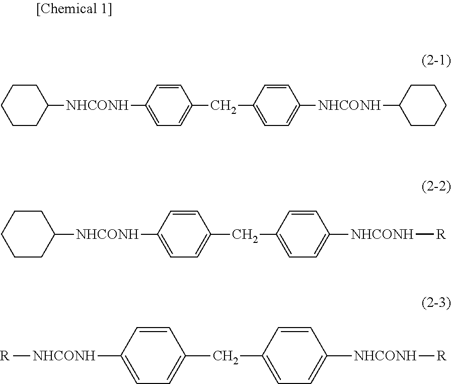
C1CCCCC1[NHCONH]C1=CC=C(CC2=CC=C([NHCONH]C3CCCCC3)C=C2)C=C1.C1CCCCC1[NHCONH]C1=CC=C(CC2=CC=C([NHCONH][R])C=C2)C=C1.[R][NHCONH]C1=CC=C(CC2=CC=C([NHCONH][R])C=C2)C=C1
